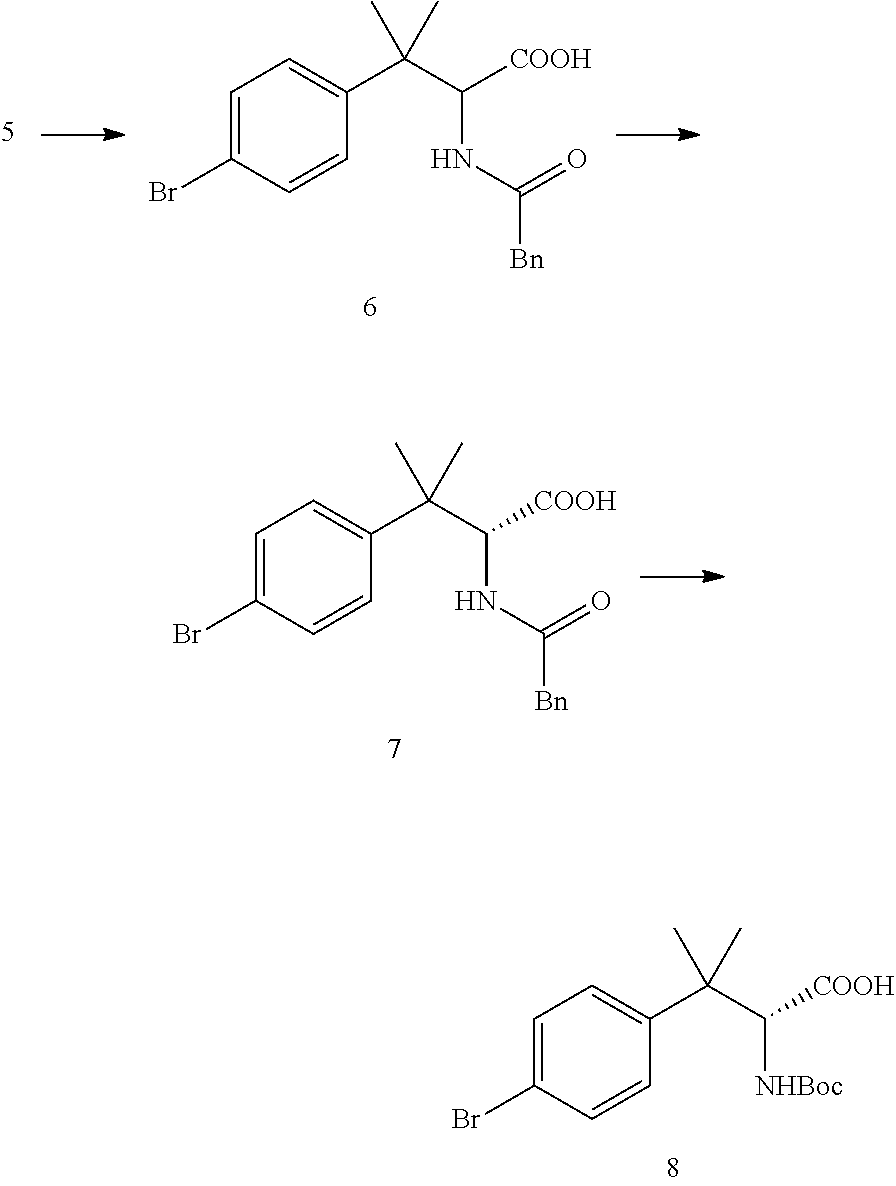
C1=C(Br)C=CC(C(C([COOH])NC(=O)[Bn])(C)C)=C1.C1=C(Br)C=CC(C(C([COOH])NC(=O)[Bn])(C)C)=C1.C1=C(Br)C=CC(C(C([COOH])[NHBoc])(C)C)=C1
